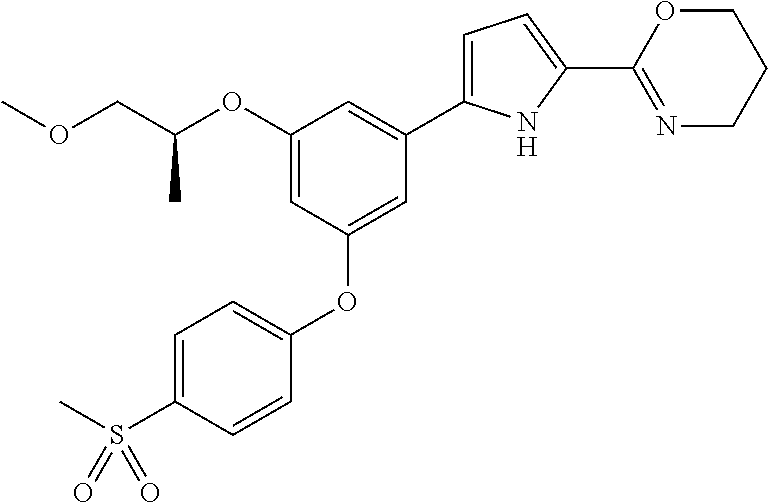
C1(OC(COC)C)=CC(OC2=CC=C(S(C)(=O)=O)C=C2)=CC(C2=CC=C(C3=NCCCO3)N2)=C1
